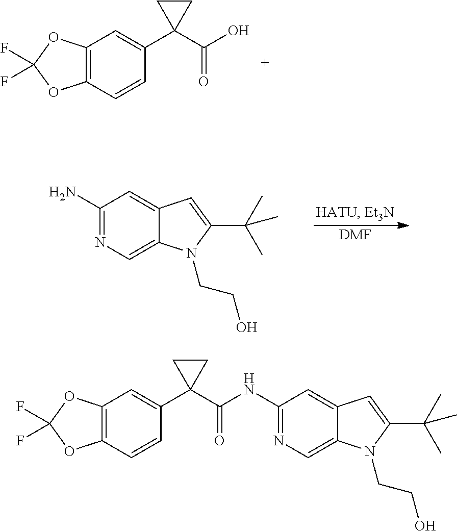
C12=C(C=CC(C3(C(O)=O)CC3)=C1)OC(F)(F)O2.C1(N)=NC=C2C(=C1)C=C(C(C)(C)C)N2CCO.[DMF].C12=C(OC(F)(F)O1)C=C(C1(C(NC3=NC=C4C(=C3)C=C(C(C)(C)C)N4CCO)=O)CC1)C=C2
